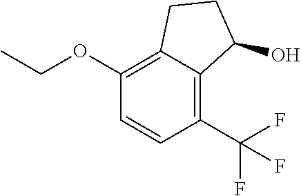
C1(OCC)=C2C(=C(C(F)(F)F)C=C1)C(O)CC2
